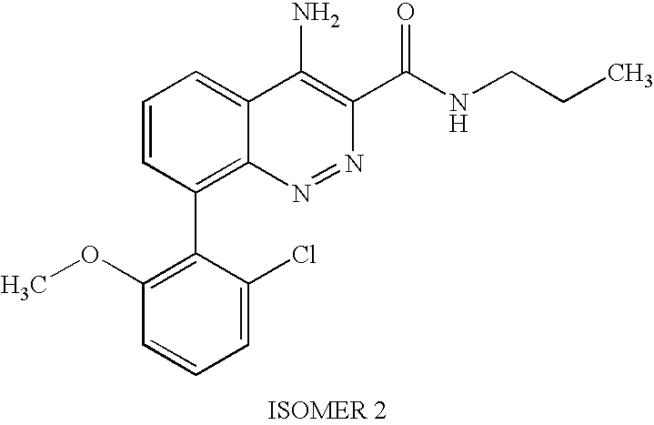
C1=C(Cl)C(C2=C3C(=CC=C2)C(N)=C(C(=O)NCCC)N=N3)=C(OC)C=C1
